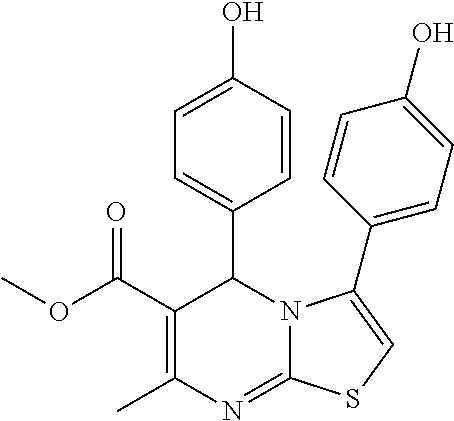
C1(C(OC)=O)=C(C)N=C2N(C1C1=CC=C(O)C=C1)C(C1=CC=C(O)C=C1)=CS2
